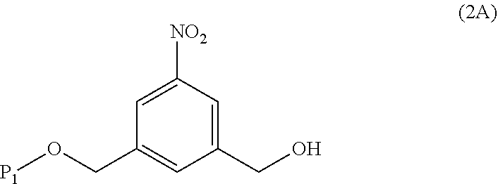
O(CC1=CC(CO)=CC([NO2])=C1)[P1]
